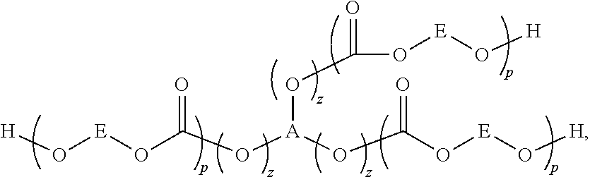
[H]O[E]OC(O[A](OC(O[E]O[H])=O)OC(=O)O[E]O[H])=O
